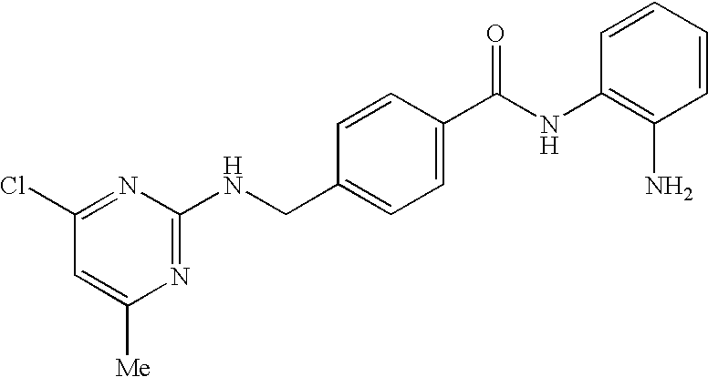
N(CC1=CC=C(C(NC2=C(N)C=CC=C2)=O)C=C1)C1=NC([Me])=CC(Cl)=N1
